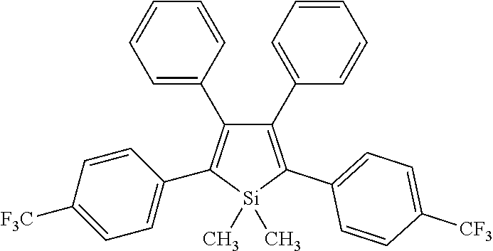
C1=C(C2=C(C3=CC=C([F3C])C=C3)[Si](C)(C)C(C3=CC=C([CF3])C=C3)=C2C2=CC=CC=C2)C=CC=C1
